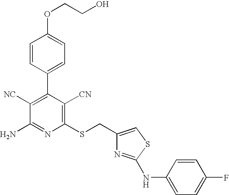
C1=CC(C2=C([NC])C(N)=NC(SCC3=CSC(NC4=CC=C(F)C=C4)=N3)=C2[CN])=CC=C1OCCO
